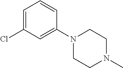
C1N(C)CCN(C2=CC(Cl)=CC=C2)C1
